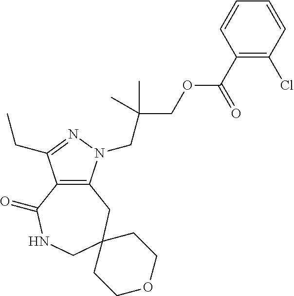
C12=C(N(CC(COC(C3=C(Cl)C=CC=C3)=O)(C)C)N=C1CC)CC1(CNC2=O)CCOCC1
